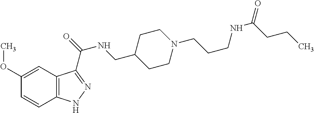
COC1=CC2=C(C=C1)NN=C2C(=O)NCC1CCN(CCCNC(=O)CCC)CC1
